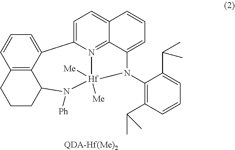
C1=C2N3=C4C(=C1)C=CC=C4N(C1=C(C(C)C)C=CC=C1C(C)C)[Hf]3([Me])([Me])N([Ph])C1C3=C(C=CC=C23)CCC1.[QDA-Hf(Me)2]
